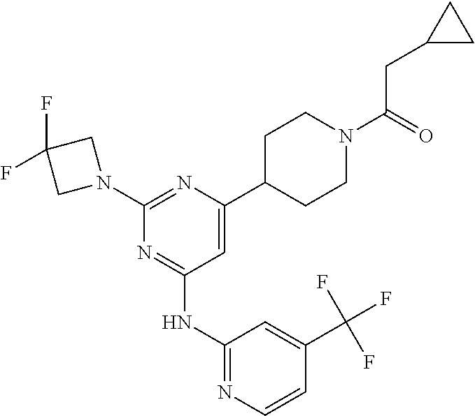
N1=C(NC2=NC=CC(C(F)(F)F)=C2)C=C(C2CCN(C(=O)CC3CC3)CC2)N=C1N1CC(F)(F)C1
